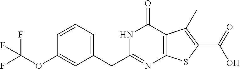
C1=CC=C(CC2=NC3=C(C(=O)N2)C(C)=C(C(O)=O)S3)C=C1OC(F)(F)F
